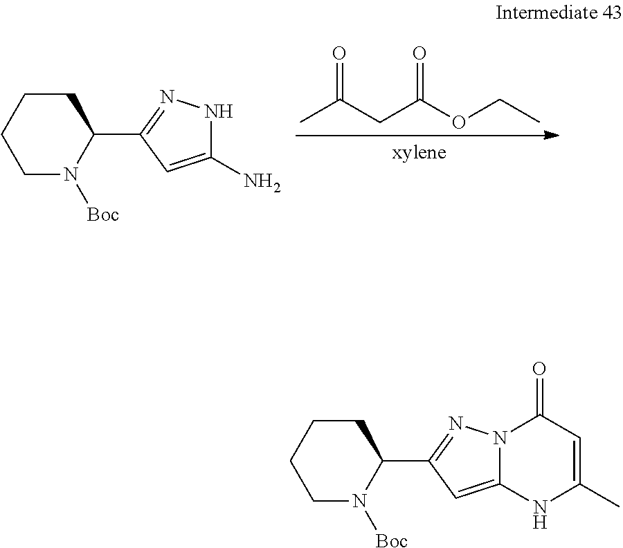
C1N([Boc])C(C2=NNC(N)=C2)CCC1.O=C(CC(OCC)=O)C.C1N([Boc])C(C2=NN3C(=C2)NC(C)=CC3=O)CCC1
